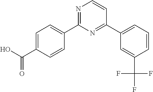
C1=C(C(O)=O)C=CC(C2=NC=CC(C3=CC=CC(C(F)(F)F)=C3)=N2)=C1
